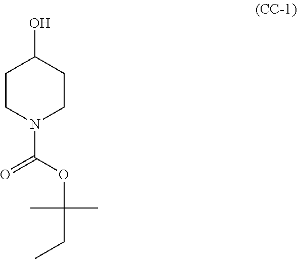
C1CN(C(=O)OC(C)(C)CC)CCC1O
